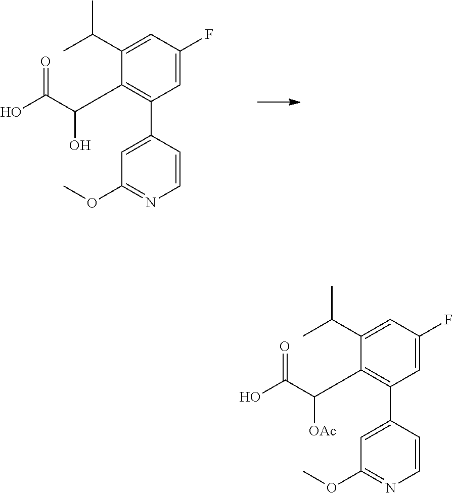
C1(C(C(O)=O)O)=C(C2=CC(OC)=NC=C2)C=C(F)C=C1C(C)C.C1(C(C(O)=O)[OAc])=C(C2=CC(OC)=NC=C2)C=C(F)C=C1C(C)C
